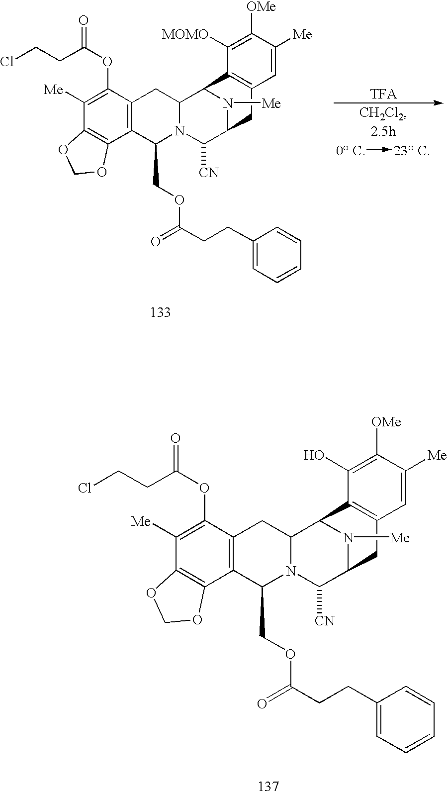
C1([Me])=C(OC(=O)CCCl)C2=C(C3=C1OCO3)C(COC(CCC1=CC=CC=C1)=O)N1C(C2)C2N([Me])C(C1[CN])CC1=C2C(O)=C([OMe])C([Me])=C1.[TFA].[0 C]->[23 C].C1([Me])=C(OC(=O)CCCl)C2=C(C3=C1OCO3)C(COC(=O)CCC1=CC=CC=C1)N1C(C2)C2N([Me])C(C1[CN])CC1=C2C([MOMO])=C([OMe])C([Me])=C1
